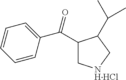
C1(C(=O)C2=CC=CC=C2)C[NHHCl]CC1C(C)C
